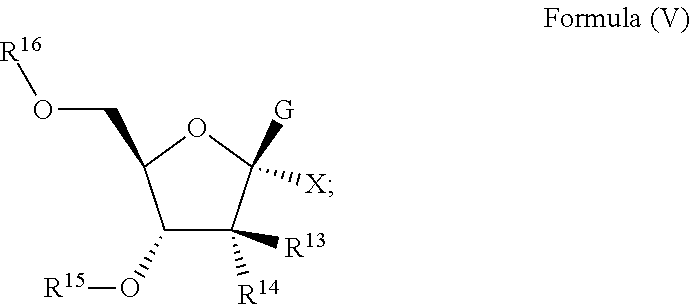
C1(O[R15])C([R13])([R14])C([G])([X])OC1CO[R16]
